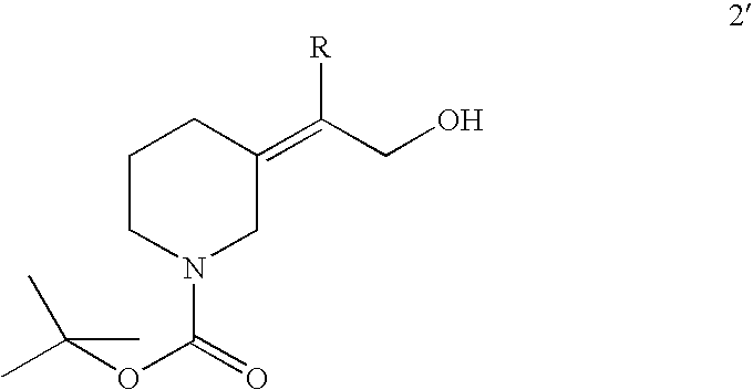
C1CN(C(=O)OC(C)(C)C)CC(=C(CO)[R])C1
